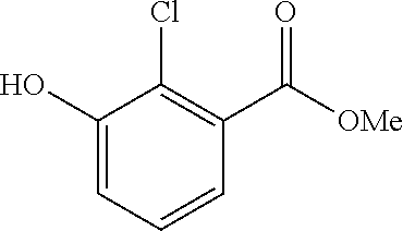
C1(O)=CC=CC(C([OMe])=O)=C1Cl
